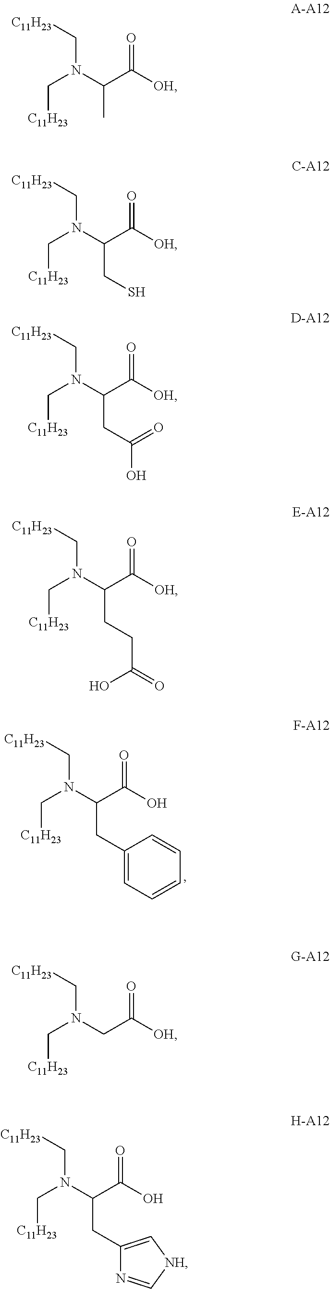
[C11H23]CN(C[C11H23])C(CC1=CC=CC=C1)C(O)=O.[C11H23]CN(C[C11H23])C(C)C([OH])=O.[C11H23]CN(C[C11H23])C(CS)C([OH])=O.[C11H23]CN(C[C11H23])C(CC(=O)O)C([OH])=O.[C11H23]CN(C[C11H23])C(CCC(O)=O)C([OH])=O.[C11H23]CN(C[C11H23])CC([OH])=O.[C11H23]CN(C[C11H23])C(C(O)=O)CC1=C[NH]C=N1
